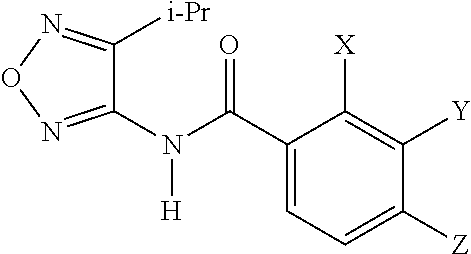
C1(N(C(C2=CC=C([Z])C([Y])=C2[X])=O)[H])=NON=C1[i-Pr]
